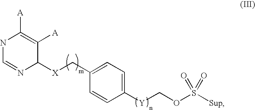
N1C=NC([X]CC2=CC=C([Y]COS([Sup])(=O)=O)C=C2)C([A])=C1[A]
